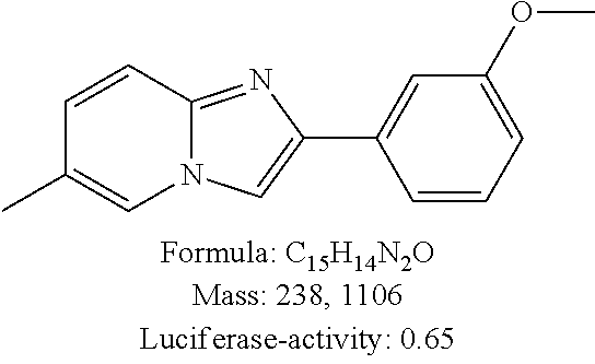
C1=CC2=NC(C3=CC(OC)=CC=C3)=CN2C=C1C
